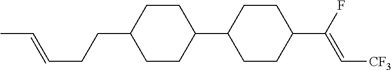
C1CC(C2CCC(C(F)=C[CF3])CC2)CCC1CCC=CC
